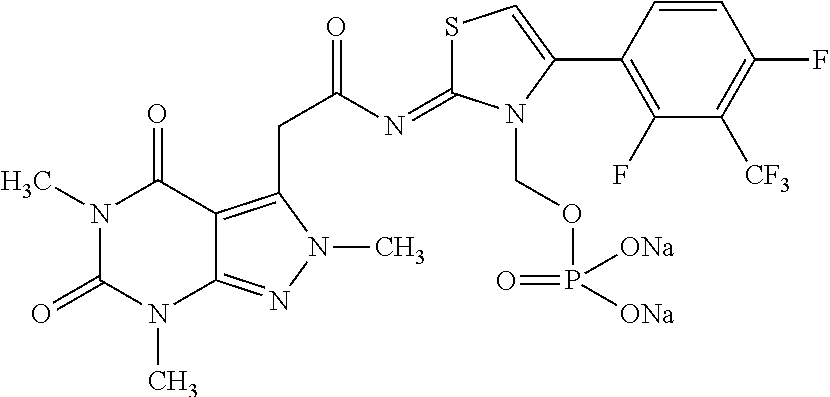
N1(C)C(=O)N(C)C2=NN(C)C(CC(=O)N=C3SC=C(C4=C(F)C([CF3])=C(F)C=C4)N3COP([ONa])(=O)[ONa])=C2C1=O
